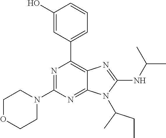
N1=C(N2CCOCC2)N=C2C(=C1C1=CC=CC(O)=C1)N=C(NC(C)C)N2C(CC)C
